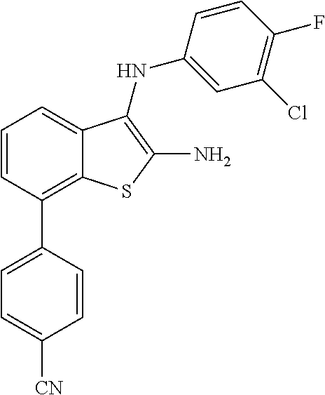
C1(Cl)=C(F)C=CC(NC2=C(N)SC3=C(C4=CC=C([CN])C=C4)C=CC=C32)=C1
